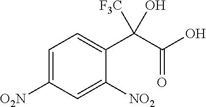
C1=C([O2N])C=C([NO2])C(C(C(O)=O)([F3C])O)=C1
